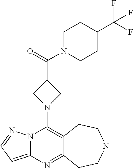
N12C(=CC=N1)N=C1C(=C2N2CC(C(=O)N3CCC(C(F)(F)F)CC3)C2)CCNCC1
